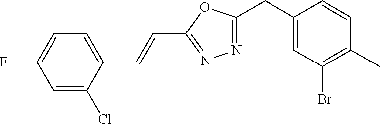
C1(CC2=NN=C(C=CC3=CC=C(F)C=C3Cl)O2)=CC(Br)=C(C)C=C1
